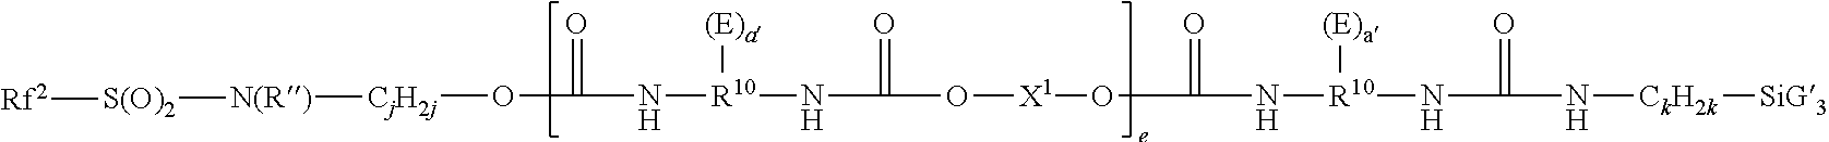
O(C(=O)N[R10]([(E)a])NC(=O)O[X1]OC(=O)N[R10]([(E)a])NC(N[CkH2k][SiG3])=O)[CjH2j][N(R)][S(O)2][Rf2]
